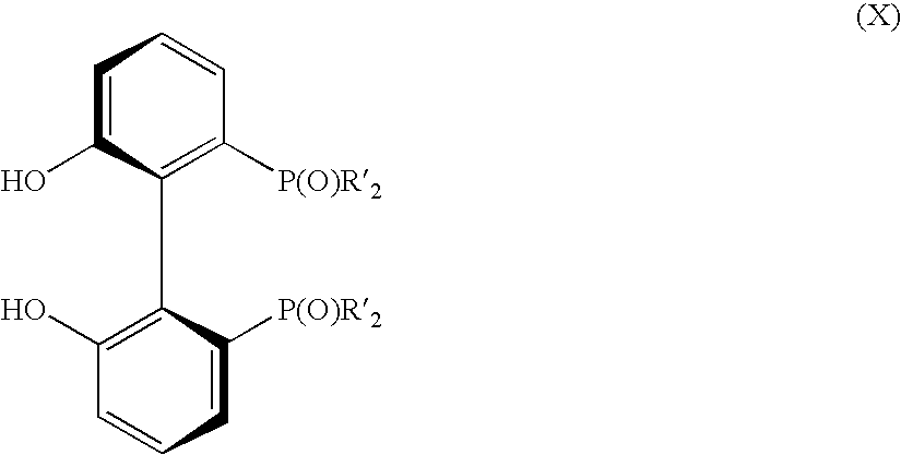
C1=C(O)C(C2=C(O)C=CC=C2[P(O)R2])=C([P(O)R2])C=C1
